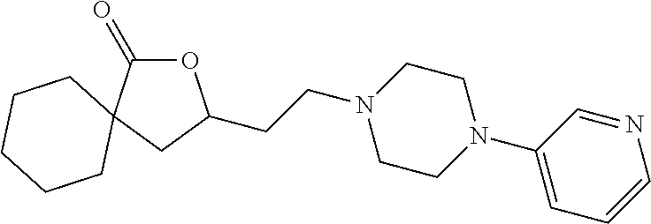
C(CN1CCN(C2=CC=CN=C2)CC1)C1OC(=O)C2(C1)CCCCC2
